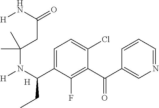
[H].C1=C(C(N([H])C(C)(CC(=O)N[H])C)CC)C(F)=C(C(=O)C2=CN=CC=C2)C(Cl)=C1
